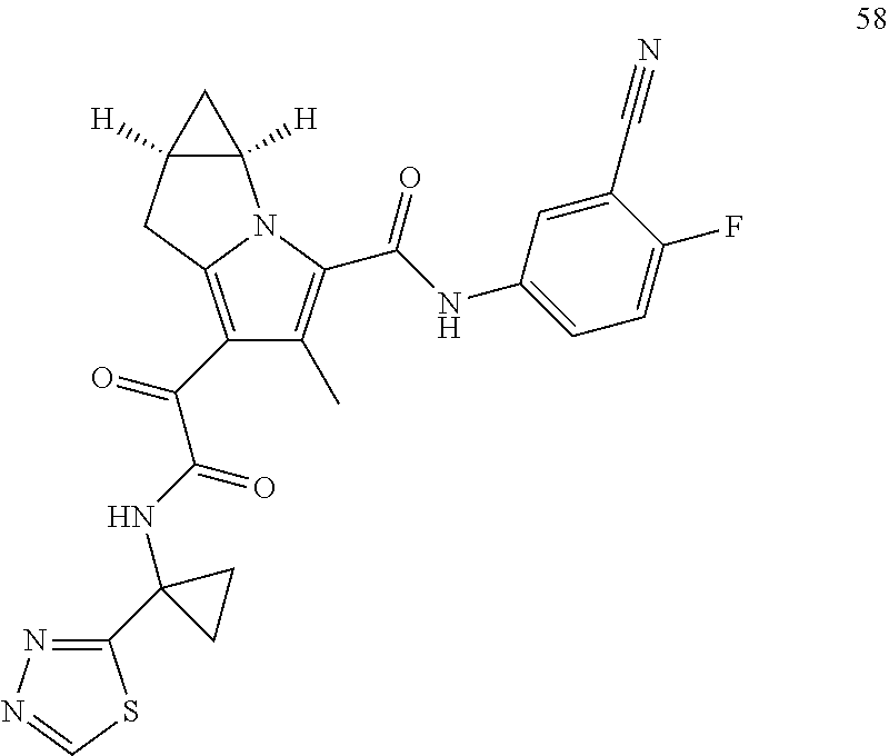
C1(C(=O)C(NC2(C3=NN=CS3)CC2)=O)=C2N(C(C(NC3=CC=C(F)C(C#N)=C3)=O)=C1C)C1([H])C([H])(C2)C1
